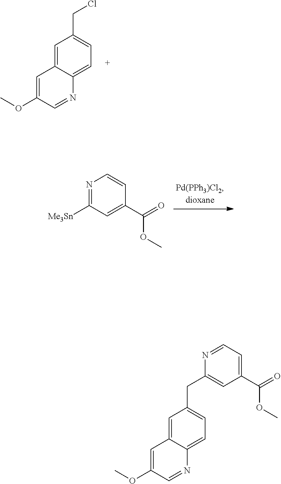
C1=C2C(=CC=C1CCl)N=CC(OC)=C2.N1=C([Me3Sn])C=C(C(OC)=O)C=C1.C1=C2C(=CC=C1CC1=CC(C(OC)=O)=CC=N1)N=CC(OC)=C2
